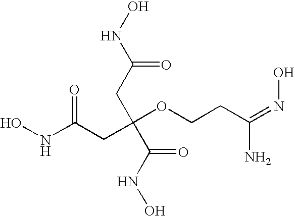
N(C(CC(OCCC(=NO)N)(CC(NO)=O)C(NO)=O)=O)O
